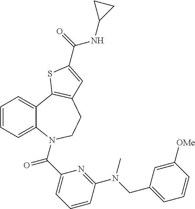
C1=CC=C2C(=C1)C1=C(CCN2C(C2=CC=CC(N(CC3=CC=CC([OMe])=C3)C)=N2)=O)C=C(C(=O)NC2CC2)S1
